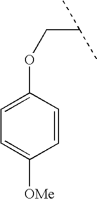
C(C)(C)COC1=CC=C([OMe])C=C1
